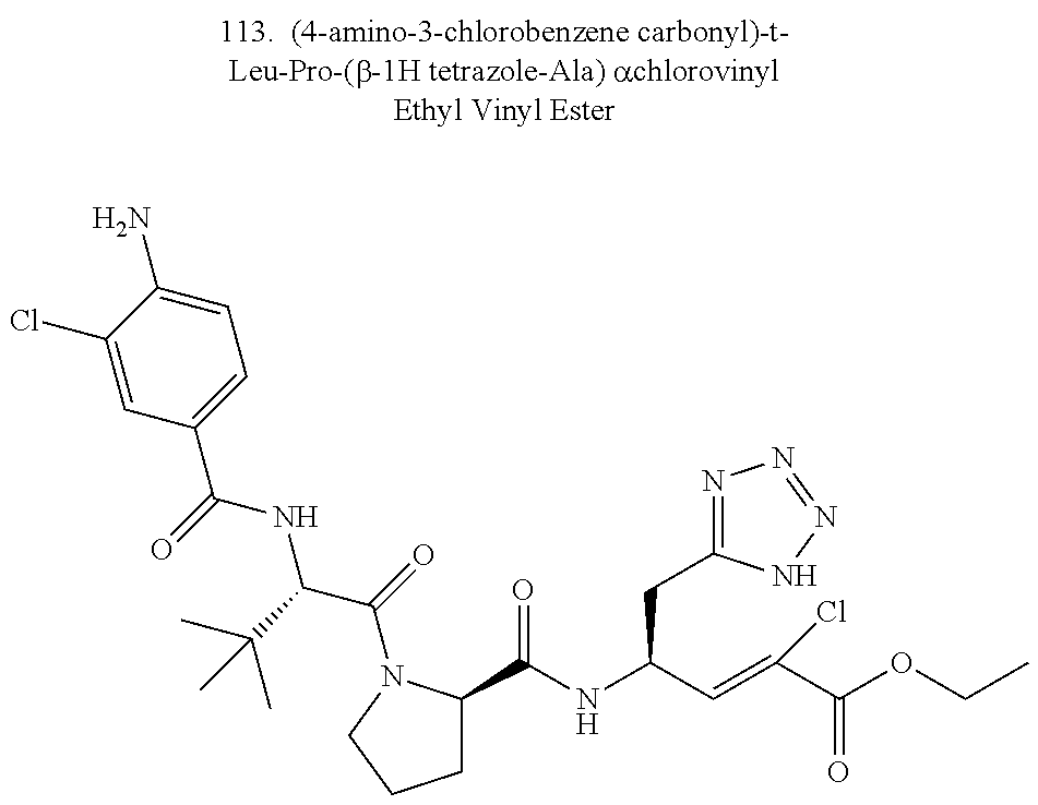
C1=C(Cl)C(N)=CC=C1C(=O)NC(C(=O)N1C(C(NC(C=C(C(=O)OCC)Cl)CC2=NN=NN2)=O)CCC1)C(C)(C)C
